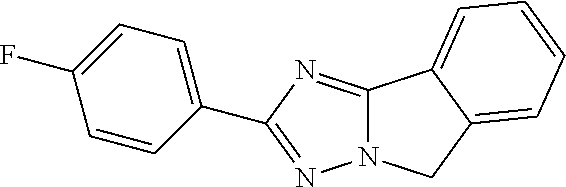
C1=CC(C2=NN3C(=N2)C2=CC=CC=C2C3)=CC=C1F
